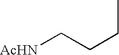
CCCC[AcHN]
